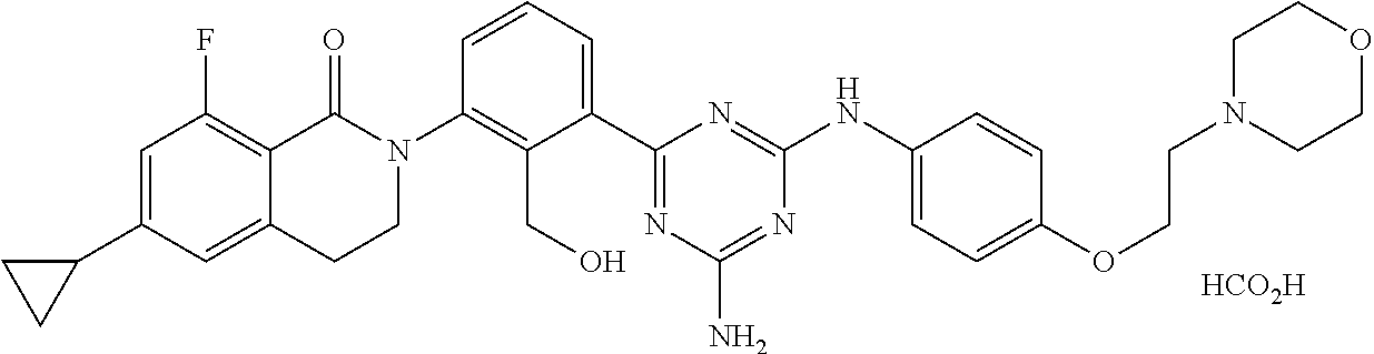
C1(C2=CC(F)=C3C(=C2)CCN(C2=C(CO)C(C4=NC(N)=NC(NC5=CC=C(OCCN6CCOCC6)C=C5)=N4)=CC=C2)C3=O)CC1.[HCO2H]
